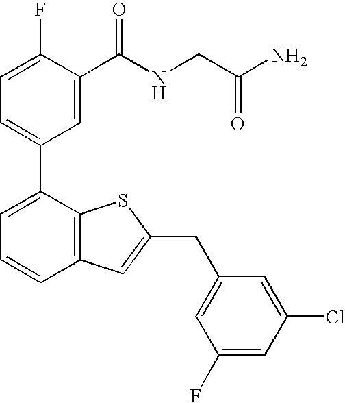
C1=C(F)C(C(NCC(N)=O)=O)=CC(C2=CC=CC3=C2SC(CC2=CC(F)=CC(Cl)=C2)=C3)=C1
